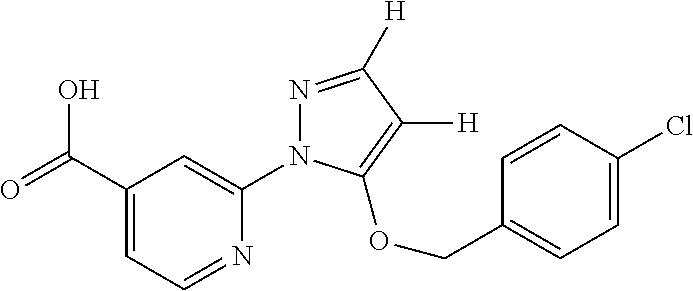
OC(C1=CC=NC(N2N=C([H])C([H])=C2OCC2=CC=C(Cl)C=C2)=C1)=O
